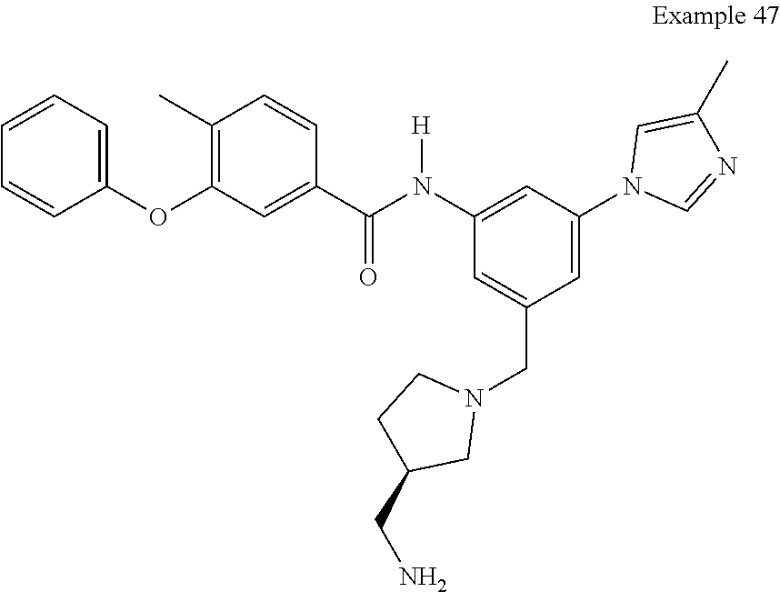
C1=C(CN2CCC(CN)C2)C=C(N2C=NC(C)=C2)C=C1N(C(C1=CC(OC2=CC=CC=C2)=C(C)C=C1)=O)[H]
